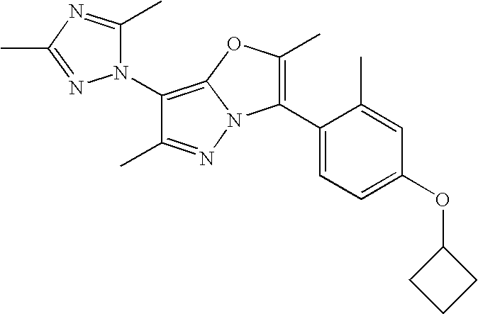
C1(N2C(C)=NC(C)=N2)=C2N(N=C1C)C(C1=CC=C(OC3CCC3)C=C1C)=C(C)O2
